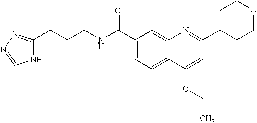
C1(C(NCCCC2=NN=CN2)=O)=CC=C2C(=C1)N=C(C1CCOCC1)C=C2OCC
